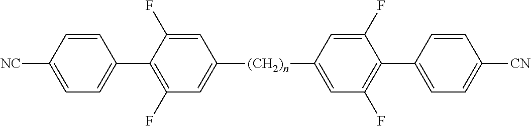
C1(C2=C(F)C=C([(CH2)n]C3=CC(F)=C(C4=CC=C([CN])C=C4)C(F)=C3)C=C2F)=CC=C([NC])C=C1
